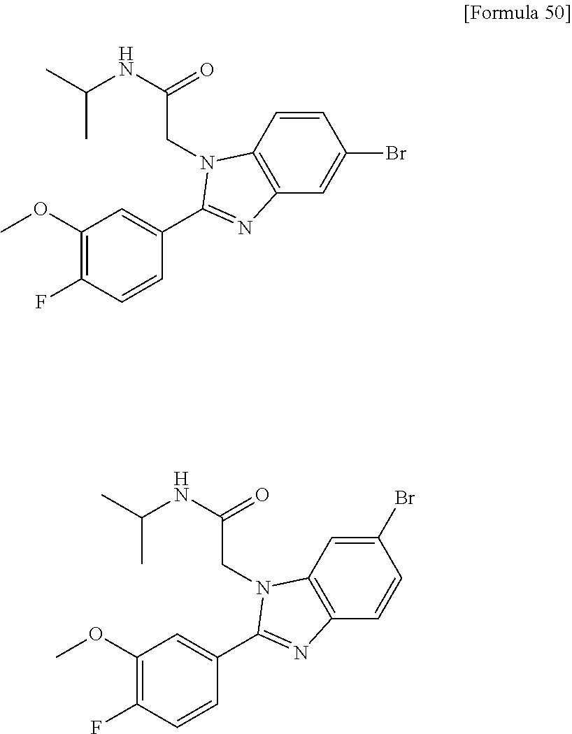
C1=CC2=C(C=C1Br)N=C(C1=CC(OC)=C(F)C=C1)N2CC(NC(C)C)=O.C1(Br)=CC2=C(C=C1)N=C(C1=CC(OC)=C(F)C=C1)N2CC(NC(C)C)=O
